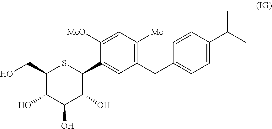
C1(CO)C(O)C(O)C(O)C(C2=CC(CC3=CC=C(C(C)C)C=C3)=C([Me])C=C2[MeO])S1
